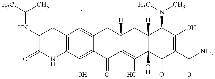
C12=C(C(O)=C3C(=C1F)CC1([H])C(=C(O)C4(O)C([H])(C1)C(N(C)C)C(O)=C(C(N)=O)C4=O)C3=O)NC(=O)C(NC(C)C)C2
